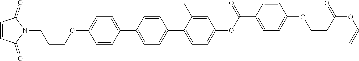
C1=CC(C2=CC=C(C3=CC=C(OC(=O)C4=CC=C(OCCC(OC=C)=O)C=C4)C=C3C)C=C2)=CC=C1OCCCN1C(=O)C=CC1=O
